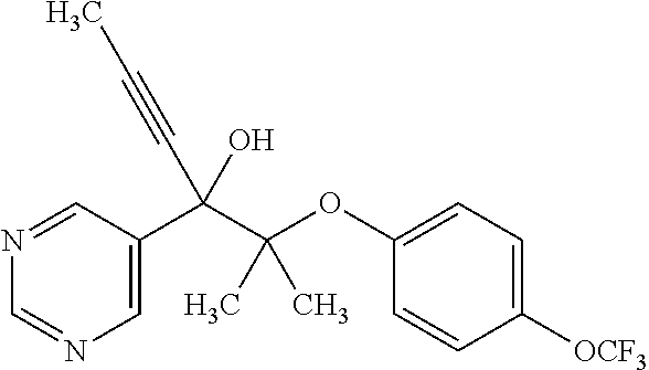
C1=C(C(C(OC2=CC=C([OCF3])C=C2)(C)C)(C#CC)O)C=NC=N1
